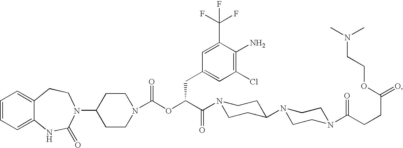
C1=CC=C2C(=C1)CCN(C1CCN(C(OC(C(=O)N3CCC(N4CCN(C(CCC(=O)OCCN(C)C)=O)CC4)CC3)CC3=CC(Cl)=C(N)C(C(F)(F)F)=C3)=O)CC1)C(=O)N2
